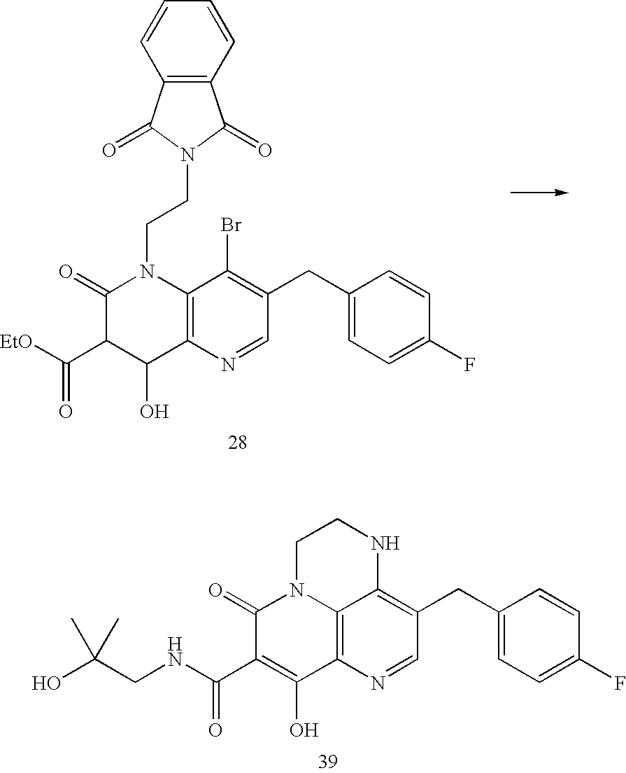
C1(=O)C(C([EtO])=O)C(O)C2=C(N1CCN1C(=O)C3=C(C1=O)C=CC=C3)C(Br)=C(CC1=CC=C(F)C=C1)C=N2.C1(=O)C(C(NCC(O)(C)C)=O)=C(O)C2=C3N1CCNC3=C(CC1=CC=C(F)C=C1)C=N2
